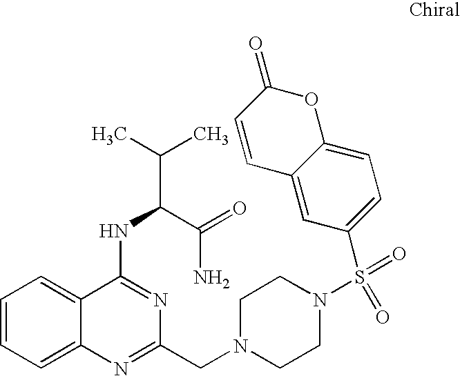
C1=CC=C2C(=C1)C(NC(C(C)C)C(=O)N)=NC(CN1CCN(S(=O)(=O)C3=CC=C4C(=C3)C=CC(=O)O4)CC1)=N2
